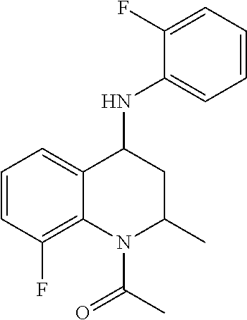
C1=CC=C(F)C(NC2C3=CC=CC(F)=C3N(C(C)=O)C(C)C2)=C1
